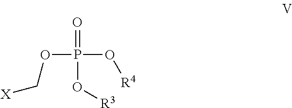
O=P(OC[X])(O[R4])O[R3]
